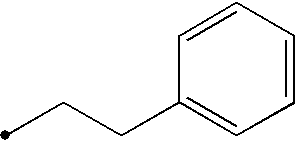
C(CC1=CC=CC=C1)C
